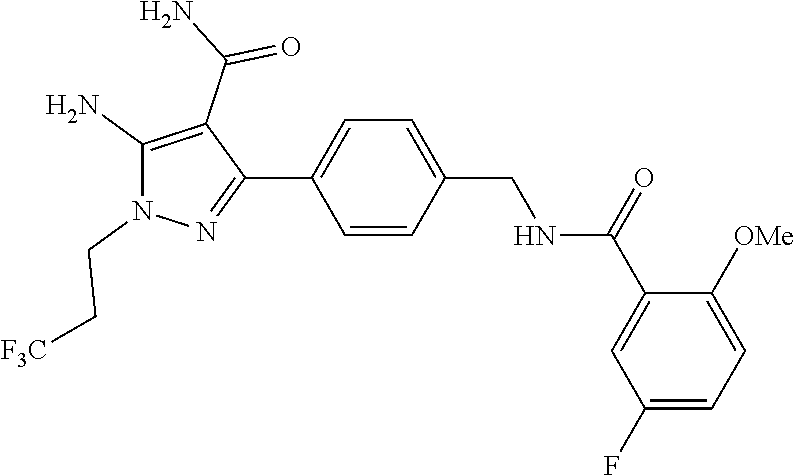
C1(C(=O)NCC2=CC=C(C3=NN(CC[F3C])C(N)=C3C(N)=O)C=C2)=CC(F)=CC=C1[OMe]
